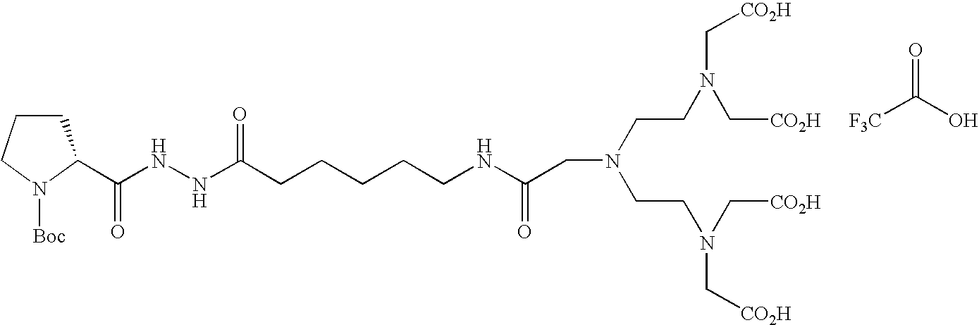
O=C(O)[F3C].N(CCN(C[CO2H])C[CO2H])(CCN(C[CO2H])C[CO2H])CC(NCCCCCC(NNC(=O)C1CCCN1[Boc])=O)=O
